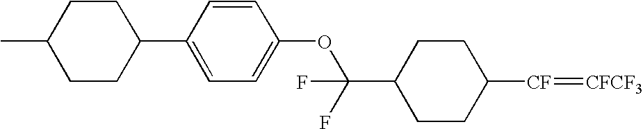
C(OC1=CC=C(C2CCC(C)CC2)C=C1)(C1CCC([CF]=[CFCF3])CC1)(F)F
